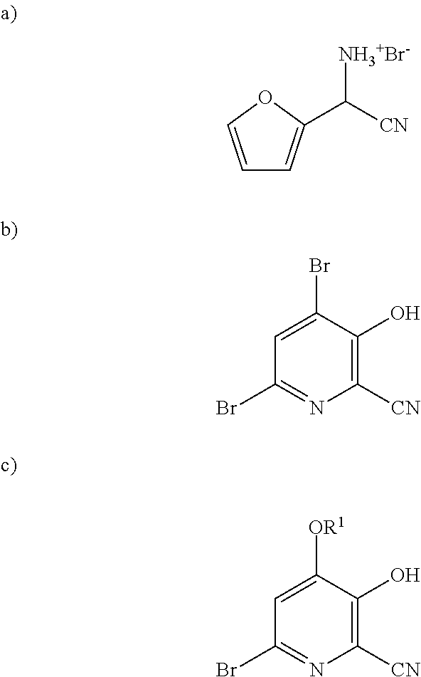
C1=COC(C([CN])[NH3+Br-])=C1.C1=C(Br)C(O)=C([CN])N=C1Br.C1=C([OR1])C(O)=C([CN])N=C1Br
